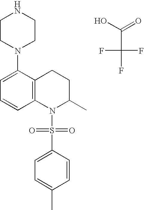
C1=C(N2CCNCC2)C2=C(C=C1)N(S(C1=CC=C(C)C=C1)(=O)=O)C(C)CC2.FC(C(O)=O)(F)F
